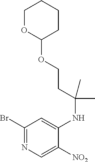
C1(Br)=NC=C([NO2])C(NC(CCOC2CCCCO2)(C)C)=C1
